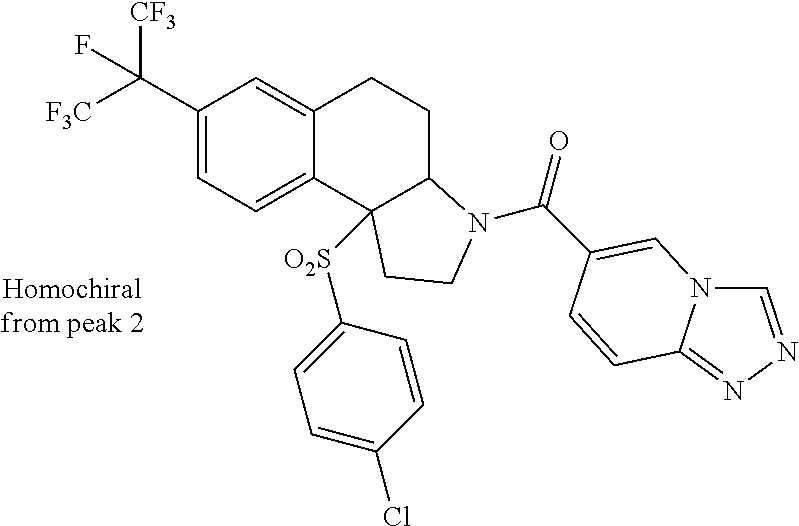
C1(C([F3C])([CF3])F)=CC=C2C(=C1)CCC1N(C(=O)C3=CN4C=NN=C4C=C3)CCC21[O2S]C1=CC=C(Cl)C=C1
